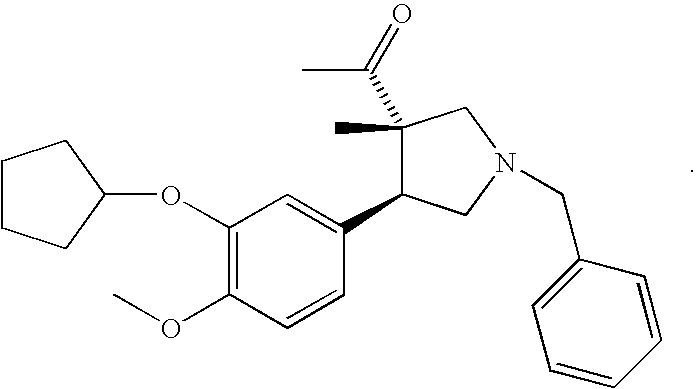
O(C1=C(OC)C=CC(C2C(C(=O)C)(C)CN(CC3=CC=CC=C3)C2)=C1)C1CCCC1
